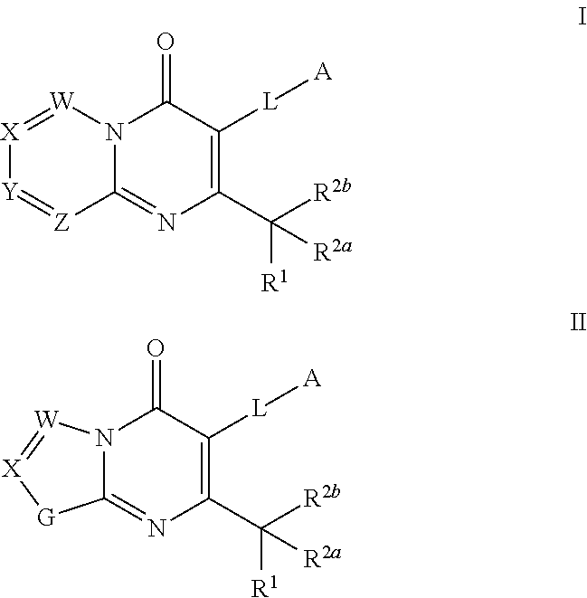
C12=NC(C([R2b])([R1])[R2a])=C([L][A])C(=O)N1[W]=[X][Y]=[Z]2.C12=NC(C([R2b])([R1])[R2a])=C([L][A])C(=O)N1[W]=[X][G]2
